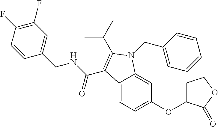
C12=CC=C(OC3CCOC3=O)C=C1N(CC1=CC=CC=C1)C(C(C)C)=C2C(NCC1=CC(F)=C(F)C=C1)=O
